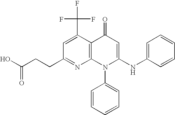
C1(CCC(O)=O)=NC2=C(C(C(F)(F)F)=C1)C(=O)C=C(NC1=CC=CC=C1)N2C1=CC=CC=C1
